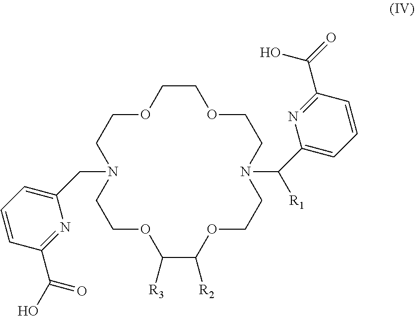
C1COCCN(CC2=CC=CC(C(O)=O)=N2)CCOC([R3])C([R2])OCCN(C(C2=CC=CC(C(O)=O)=N2)[R1])CCO1
